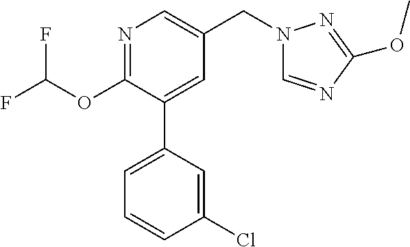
C1(OC(F)F)=NC=C(CN2C=NC(OC)=N2)C=C1C1=CC=CC(Cl)=C1
